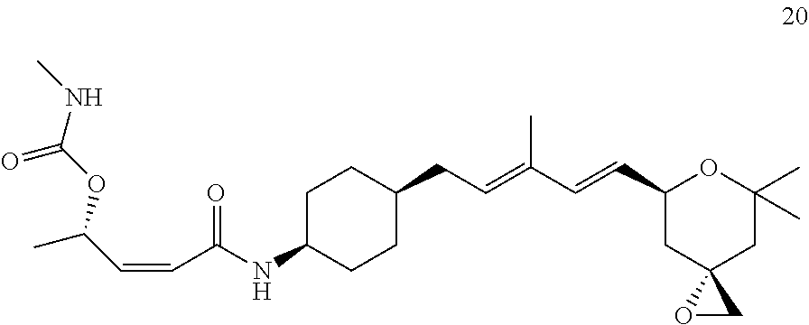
C1C(NC(C=CC(OC(NC)=O)C)=O)CCC(CC=C(C=CC2CC3(CC(C)(C)O2)OC3)C)C1
